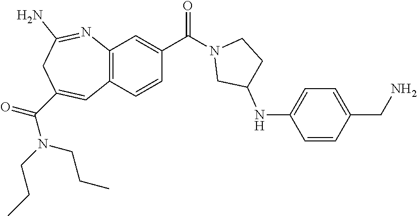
C12=C(C=CC(C(N3CC(NC4=CC=C(CN)C=C4)CC3)=O)=C1)C=C(C(N(CCC)CCC)=O)CC(N)=N2
